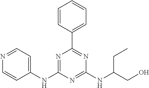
C1(NC2=NC(C3=CC=CC=C3)=NC(NC(CO)CC)=N2)=CC=NC=C1
